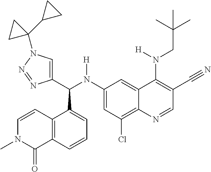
C1(N(C(C2=CN(C3(C4CC4)CC3)N=N2)C2=CC=CC3=C2C=CN(C)C3=O)[H])=CC(Cl)=C2C(=C1)C(N(CC(C)(C)C)[H])=C(C#N)C=N2
